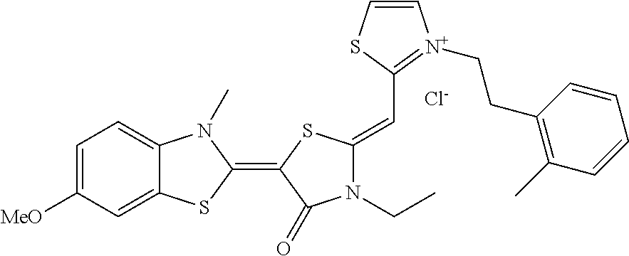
[Cl-].C1=C([MeO])C=C2C(=C1)N(C)C(=C1C(=O)N(CC)C(=CC3=[N+](CCC4=C(C)C=CC=C4)C=CS3)S1)S2
